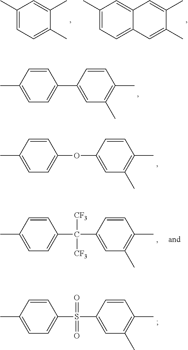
C1(C)=CC=C(C)C(C)=C1.C1(C)=CC=C2C(=C1)C=C(C)C(C)=C2.CC1=CC=C(C2=CC(C)=C(C)C=C2)C=C1.CC1=CC=C(OC2=CC(C)=C(C)C=C2)C=C1.CC1=CC=C(S(C2=CC(C)=C(C)C=C2)(=O)=O)C=C1.CC1=CC=C(C(C2=CC(C)=C(C)C=C2)([CF3])[CF3])C=C1
